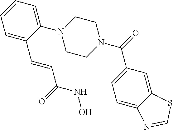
C1=C(N2CCN(C(=O)C3=CC=C4C(=C3)SC=N4)CC2)C(C=CC(NO)=O)=CC=C1
